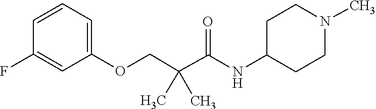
C1=CC(F)=CC(OCC(C)(C(=O)NC2CCN(C)CC2)C)=C1
